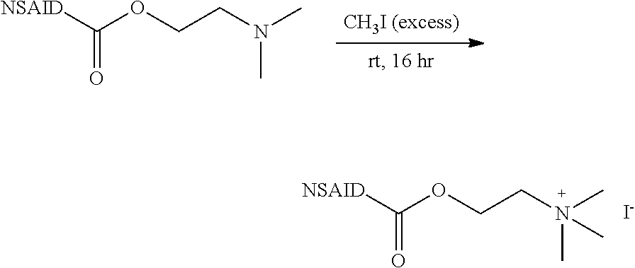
[NSAID]C(OCCN(C)C)=O.[NSAID]C(OCCN(C)(C)C)=O.[I-]
